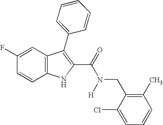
C1=C(F)C=CC2=C1C(C1=CC=CC=C1)=C(C(=O)N(CC1=C(C)C=CC=C1Cl)[H])N2
